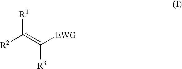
[R2]C([R1])=C([EWG])[R3]
